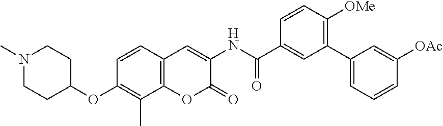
N1(C)CCC(OC2=C(C)C3=C(C=C2)C=C(NC(=O)C2=CC(C4=CC=CC([OAc])=C4)=C([OMe])C=C2)C(=O)O3)CC1
